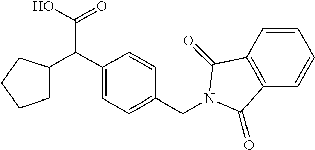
C1(C(C(O)=O)C2CCCC2)=CC=C(CN2C(=O)C3=C(C=CC=C3)C2=O)C=C1
